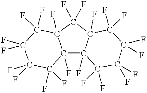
C12(F)C3(F)C(F)(C(F)(F)C1(F)C(F)(F)C(F)(F)C(F)(F)C2(F)F)C(F)(F)C(F)(F)C(F)(F)C3(F)F
